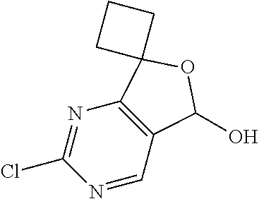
N1=CC2=C(N=C1Cl)C1(OC2O)CCC1
